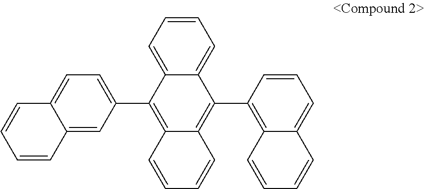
C12=CC=CC=C1C(C1=C3C(=CC=C1)C=CC=C3)=C1C(=C2C2=CC=C3C(=C2)C=CC=C3)C=CC=C1
